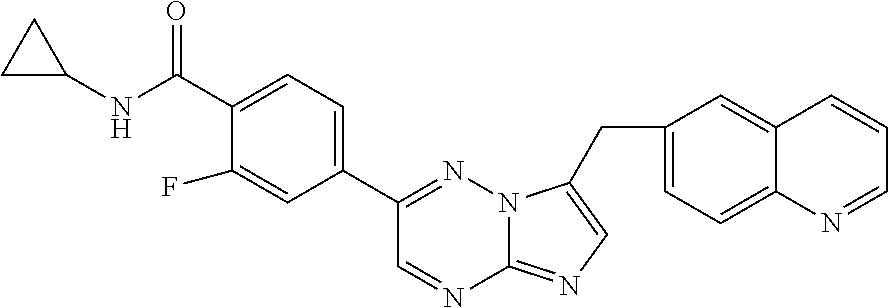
C1(NC(C2=CC=C(C3=NN4C(=NC=C4CC4=CC=C5C(=C4)C=CC=N5)N=C3)C=C2F)=O)CC1
